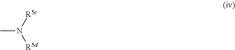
[R5c]N([R5d])C
